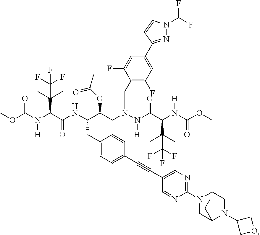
O(C(N(C(C(NC(C(CN(N(C(C(N(C(OC)=O)[H])C(C)(C)C(F)(F)F)=O)[H])CC1=C(F)C=C(C2=NN(C(F)F)C=C2)C=C1F)OC(=O)C)CC1=CC=C(C#CC2=CN=C(N3CC4N(C5COC5)C(C3)CC4)N=C2)C=C1)=O)C(C)(C)C(F)(F)F)[H])=O)C
